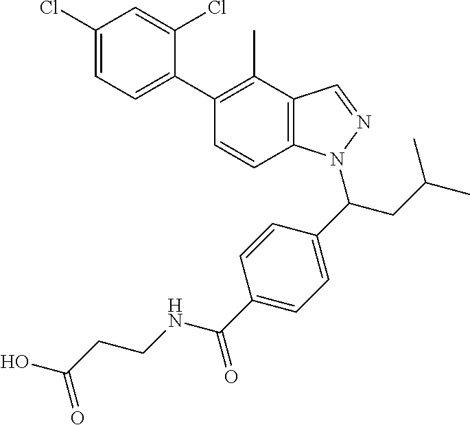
C1(Cl)=CC=C(C2=C(C)C3=C(C=C2)N(C(C2=CC=C(C(=O)NCCC(O)=O)C=C2)CC(C)C)N=C3)C(Cl)=C1
